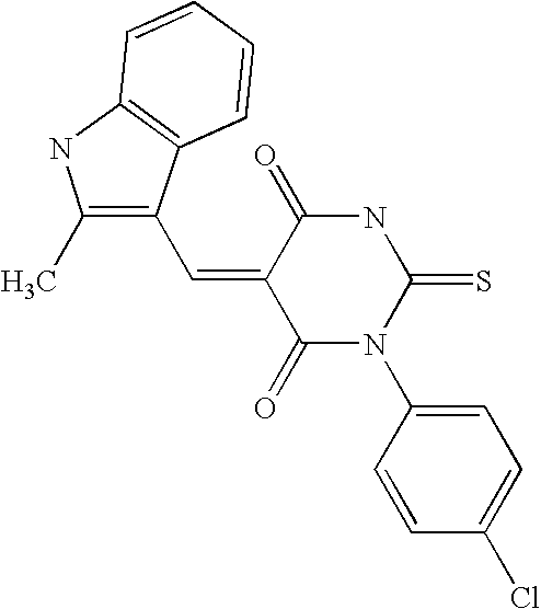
O=C1C(=CC2=C(C)NC3=C2C=CC=C3)C(=O)N(C2=CC=C(Cl)C=C2)C(=S)N1
